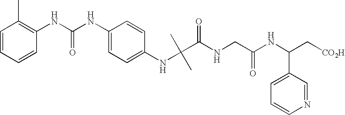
C1(NC(C)(C)C(=O)NCC(NC(C[CO2H])C2=CC=CN=C2)=O)=CC=C(NC(NC2=C(C)C=CC=C2)=O)C=C1
